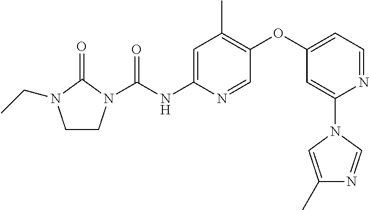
C1CN(C(NC2=CC(C)=C(OC3=CC=NC(N4C=C(C)N=C4)=C3)C=N2)=O)C(=O)N1CC
